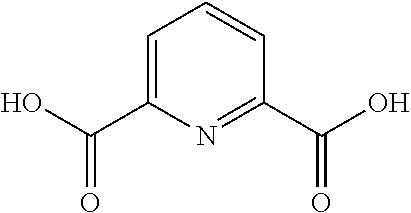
C1=C(C(O)=O)N=C(C(O)=O)C=C1
